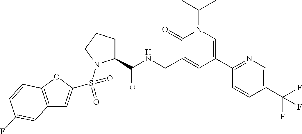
C12=C(OC(S(=O)(=O)N3C(C(NCC4=CC(C5=NC=C(C(F)(F)F)C=C5)=CN(C(C)C)C4=O)=O)CCC3)=C1)C=CC(F)=C2
